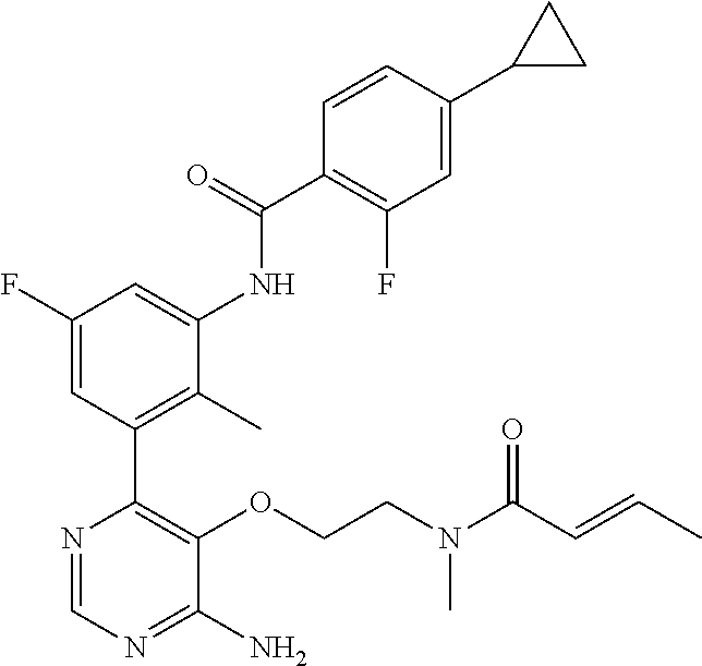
N(C)(CCOC1=C(C2=C(C)C(NC(C3=C(F)C=C(C4CC4)C=C3)=O)=CC(F)=C2)N=CN=C1N)C(C=CC)=O
